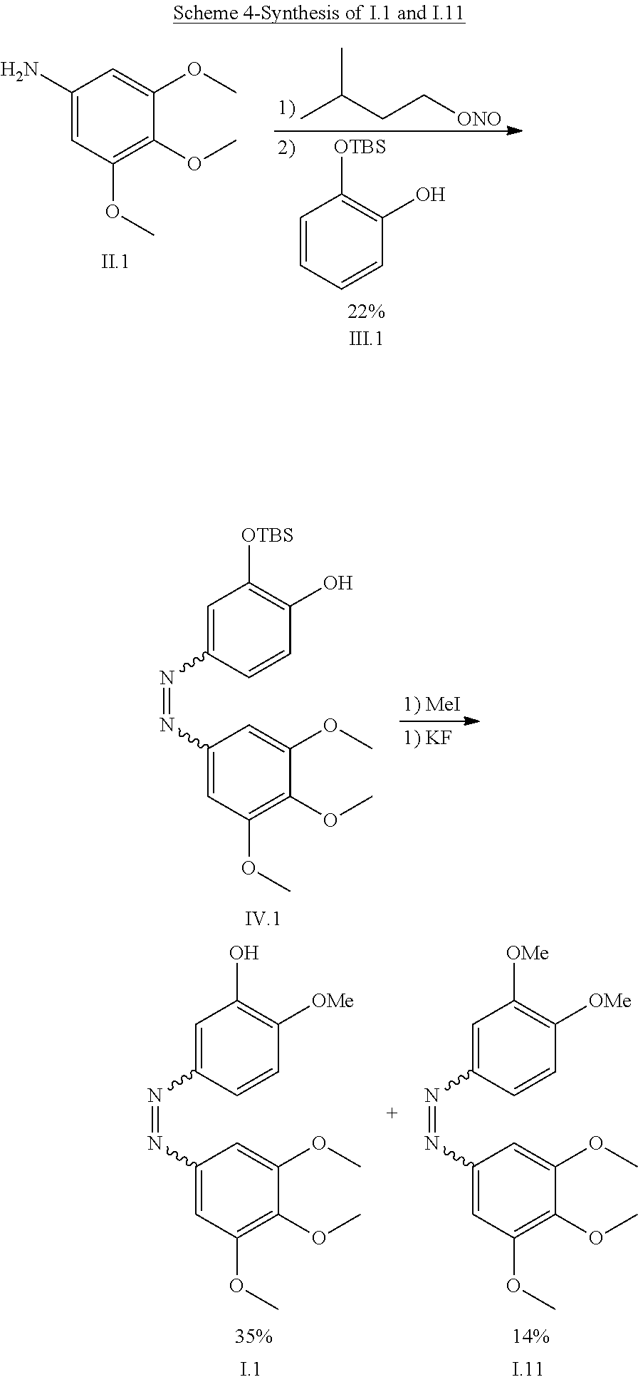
CC(CC[ONO])C.C1=CC=CC(O)=C1[OTBS].C1(N)=CC(OC)=C(OC)C(OC)=C1.C1=C(N=NC2=CC(OC)=C(OC)C(OC)=C2)C=CC(O)=C1[OTBS].C1=C(N=NC2=CC(OC)=C(OC)C(OC)=C2)C=CC([OMe])=C1O.C1=C(N=NC2=CC(OC)=C(OC)C(OC)=C2)C=CC([OMe])=C1[OMe]
